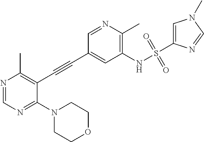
N1=CN=C(N2CCOCC2)C(C#CC2=CC(NS(C3=CN(C)C=N3)(=O)=O)=C(C)N=C2)=C1C
